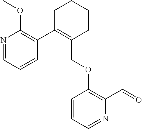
C1C(C2=C(OC)N=CC=C2)=C(COC2=C(C=O)N=CC=C2)CCC1
